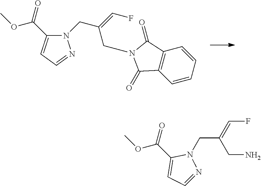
N1(CC(=CF)CN2C(=O)C3=C(C=CC=C3)C2=O)C(C(=O)OC)=CC=N1.C1(C(=O)OC)=CC=NN1CC(=CF)CN
